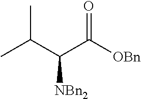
CC(C(C([OBn])=O)[NBn2])C
